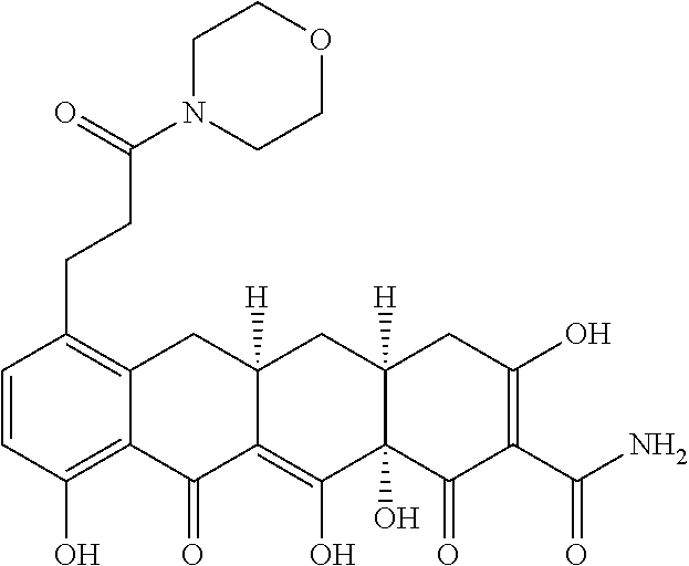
C1=CC(O)=C2C(=C1CCC(N1CCOCC1)=O)CC1([H])C(=C(O)C3(O)C([H])(C1)CC(O)=C(C(N)=O)C3=O)C2=O
